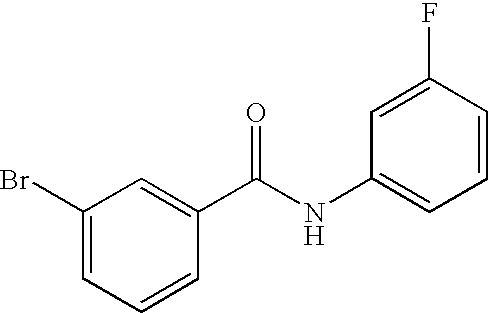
C1(Br)=CC=CC(C(NC2=CC=CC(F)=C2)=O)=C1
